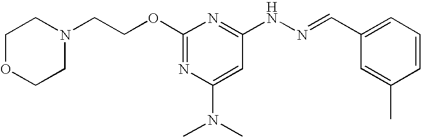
C1(OCCN2CCOCC2)=NC(N(C)C)=CC(NN=CC2=CC=CC(C)=C2)=N1
